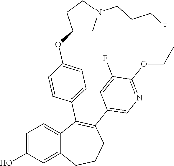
C1=C(O)C=C2C(=C1)C(C1=CC=C(OC3CN(CCCF)CC3)C=C1)=C(C1=CN=C(OCC)C(F)=C1)CCC2
